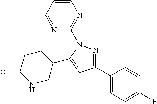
C1(C2=CC(C3=CC=C(F)C=C3)=NN2C2=NC=CC=N2)CCC(=O)NC1
